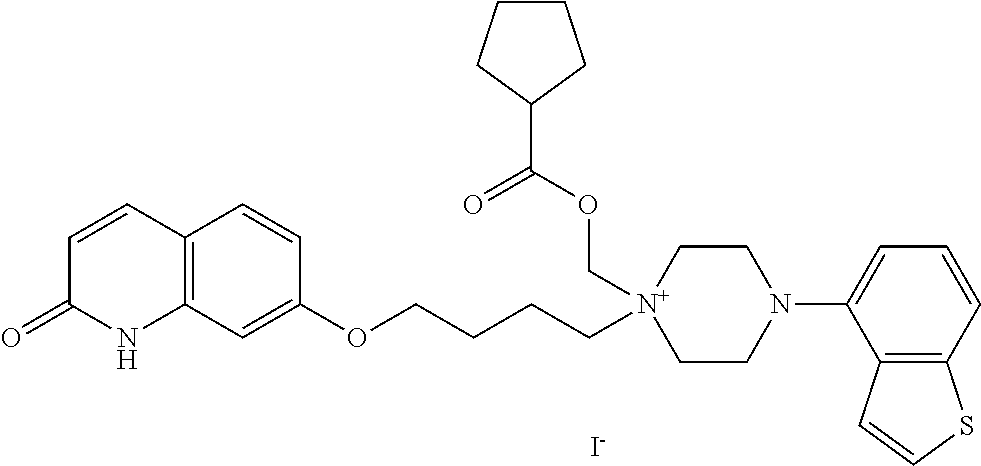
C12=C(C=C(OCCCC[N+]3(COC(C4CCCC4)=O)CCN(C4=CC=CC5=C4C=CS5)CC3)C=C1)NC(=O)C=C2.[I-]
